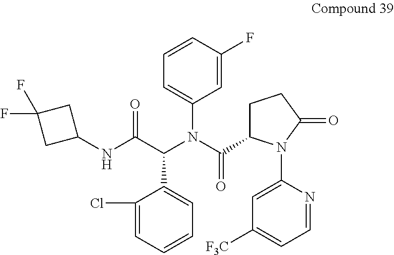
C1=C(F)C=CC=C1N(C(=O)C1CCC(=O)N1C1=CC([F3C])=CC=N1)C(C(NC1CC(F)(F)C1)=O)C1=CC=CC=C1Cl
